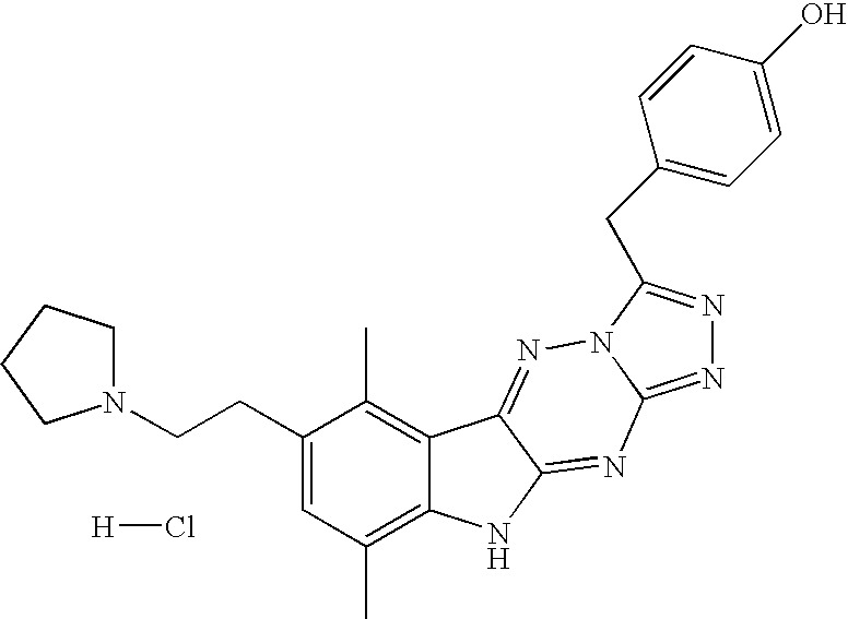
[H]Cl.C1(CCN2CCCC2)=CC(C)=C2C(=C1C)C1=NN3C(=NN=C3CC3=CC=C(O)C=C3)N=C1N2
